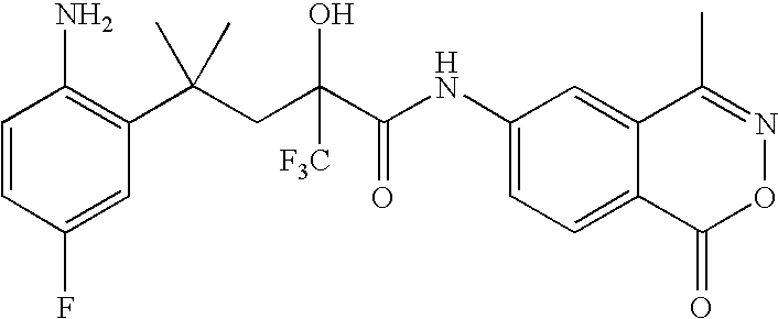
C1=CC(F)=CC(C(CC(C(NC2=CC=C3C(=C2)C(C)=NOC3=O)=O)([F3C])O)(C)C)=C1N
